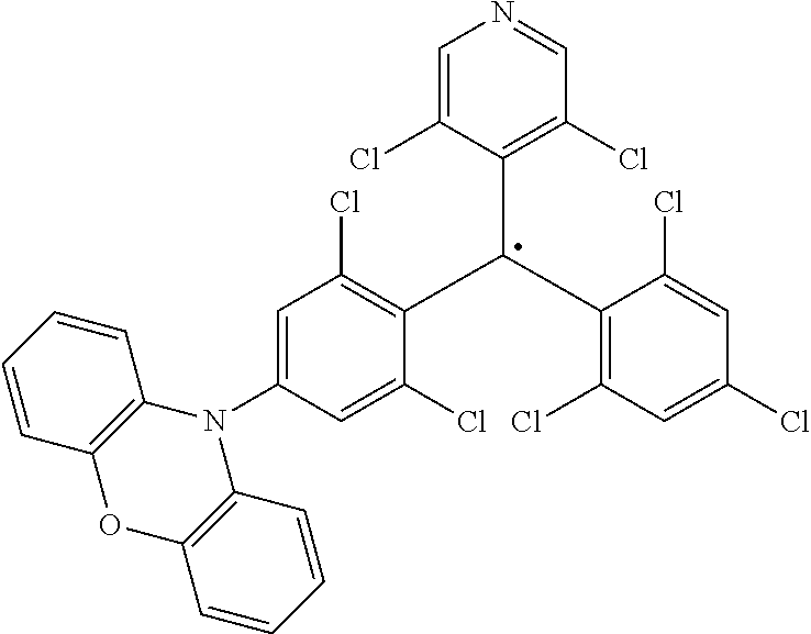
N1=CC(Cl)=C(C(C2=C(Cl)C=C(Cl)C=C2Cl)C2=C(Cl)C=C(N3C4=C(OC5=C3C=CC=C5)C=CC=C4)C=C2Cl)C(Cl)=C1
